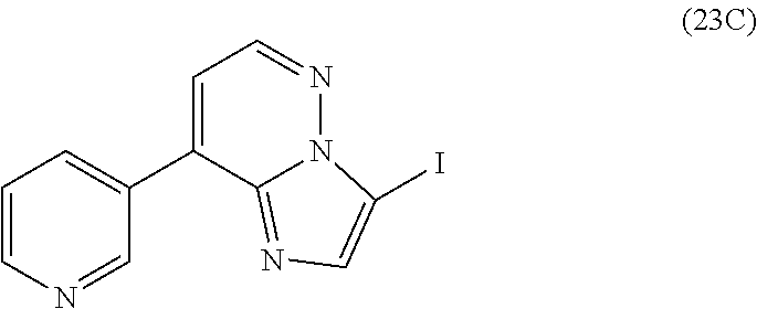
C1=CN=CC(C2=CC=NN3C2=NC=C3I)=C1
